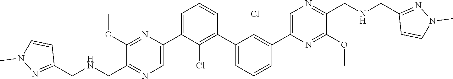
C1(OC)=NC(C2=CC=CC(C3=CC=CC(C4=CN=C(CNCC5=NN(C)C=C5)C(OC)=N4)=C3Cl)=C2Cl)=CN=C1CNCC1=NN(C)C=C1
